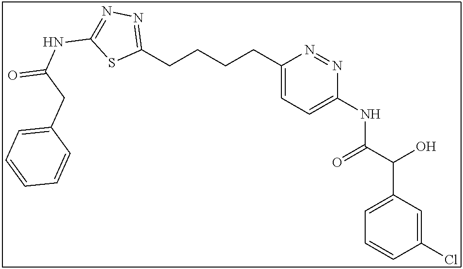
C(CCCC1=CC=C(NC(C(O)C2=CC=CC(Cl)=C2)=O)N=N1)C1=NN=C(NC(CC2=CC=CC=C2)=O)S1
